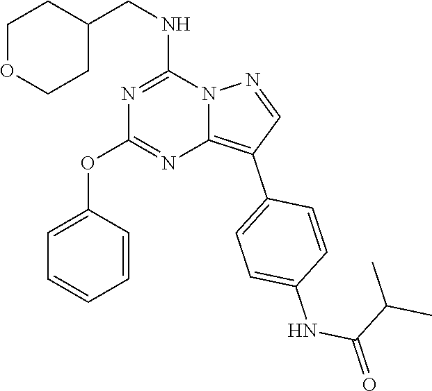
C1OCCC(CNC2=NC(OC3=CC=CC=C3)=NC3=C(C4=CC=C(NC(C(C)C)=O)C=C4)C=NN23)C1
